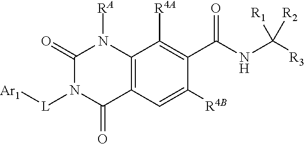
C1(=O)N([L][Ar1])C(=O)C2=C(N1[RA])C([R4A])=C(C(NC([R3])([R2])[R1])=O)C([R4B])=C2
